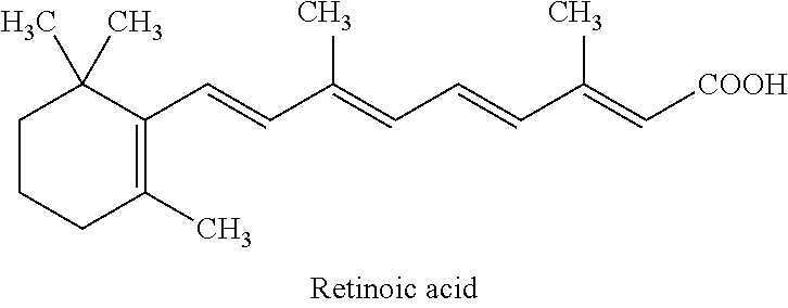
C1CCC(C)=C(C=CC(C)=CC=CC(C)=C[COOH])C1(C)C
